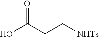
OC(CC[NHTs])=O
